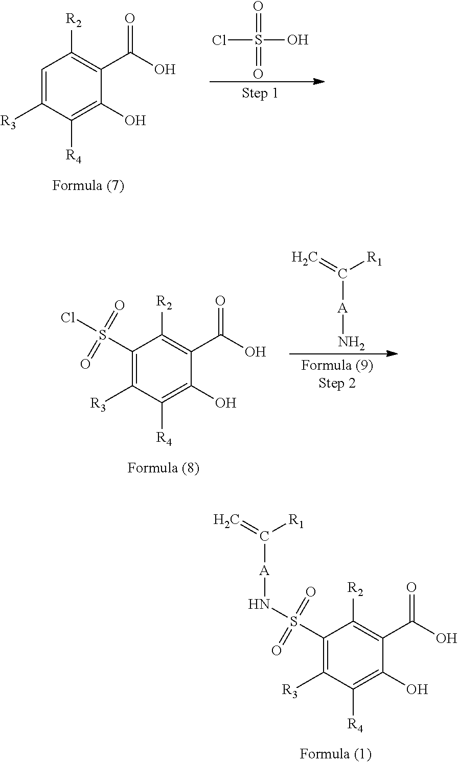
C1(S(N[A]C(=C)[R1])(=O)=O)=C([R3])C([R4])=C(O)C(C(O)=O)=C1[R2].C1=C([R3])C([R4])=C(O)C(C(O)=O)=C1[R2].ClS(O)(=O)=O.C1(S(Cl)(=O)=O)=C([R3])C([R4])=C(O)C(C(O)=O)=C1[R2].[A](N)C(=C)[R1]
